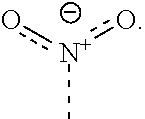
n(C)(o)o
